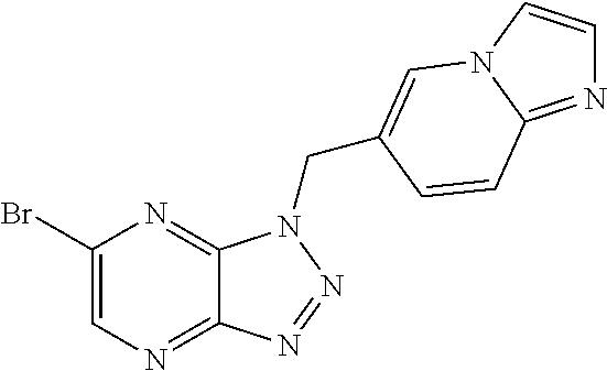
BrC1=CN=C2C(=N1)N(CC1=CN3C=CN=C3C=C1)N=N2
